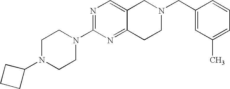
C1N(C2CCC2)CCN(C2=NC=C3C(=N2)CCN(CC2=CC(C)=CC=C2)C3)C1
